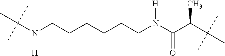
N(CCCCCCN(C(C(C(C)(C)C)C)=O)[H])(C(C)(C)C)[H]
